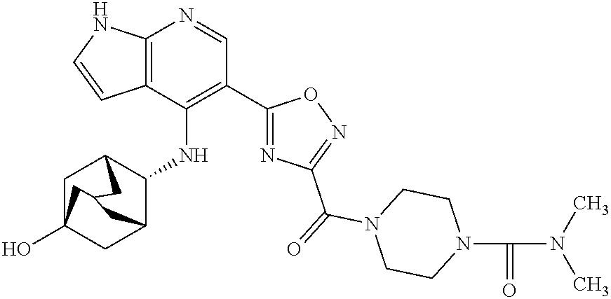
C12=C(C(NC3C4CC5(O)CC3CC(C5)C4)=C(C3=NC(C(=O)N4CCN(C(=O)N(C)C)CC4)=NO3)C=N1)C=CN2
